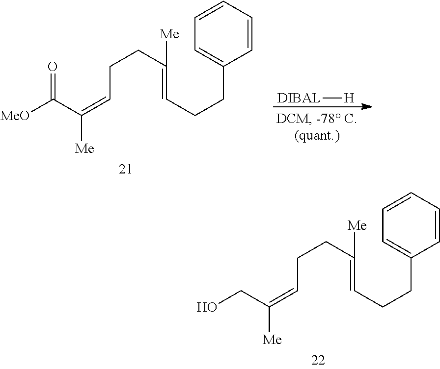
C(C=C([Me])C([MeO])=O)CC(=CCCC1=CC=CC=C1)[Me].[DIBAL][H].C(C=C([Me])CO)CC(=CCCC1=CC=CC=C1)[Me]
